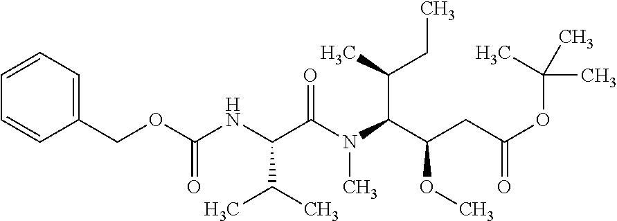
C1(COC(NC(C(N(C(C(CC(=O)OC(C)(C)C)OC)C(C)CC)C)=O)C(C)C)=O)=CC=CC=C1
